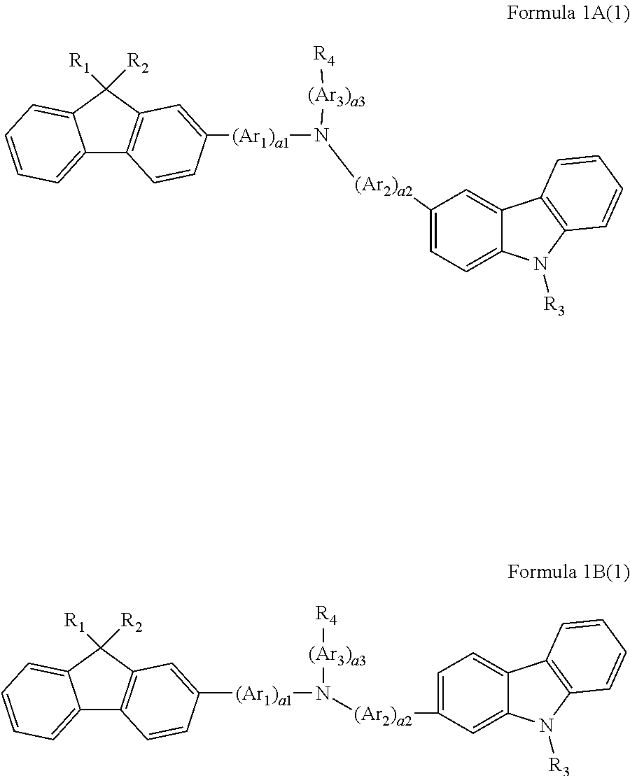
C12=CC=CC=C1C([R1])([R2])C1=C2C=CC([(Ar1)a1]N([(Ar3)a3][R4])[(Ar2)a2]C2=CC=C3C(=C2)C2=C(N3[R3])C=CC=C2)=C1.C12=CC=CC=C1C([R1])([R2])C1=C2C=CC([(Ar1)a1]N([(Ar3)a3][R4])[(Ar2)a2]C2=CC=C3C(=C2)N([R3])C2=C3C=CC=C2)=C1
